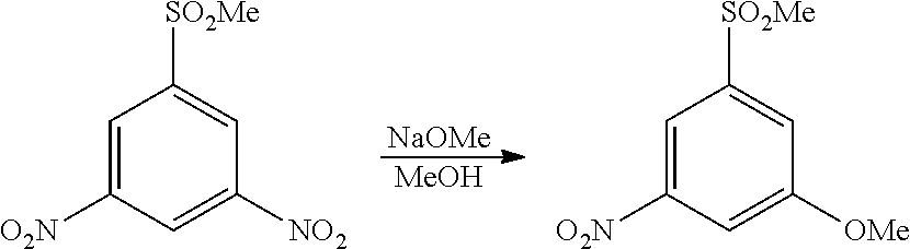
[NaOMe].[MeOH].C1=C([O2N])C=C([NO2])C=C1[SO2Me].C1=C([O2N])C=C([OMe])C=C1[SO2Me]
